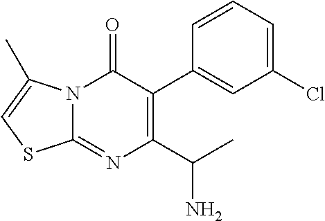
N12C(=NC(C(N)C)=C(C3=CC(Cl)=CC=C3)C1=O)SC=C2C
